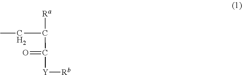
C(C(C([Y][Rb])=O)[Ra])C
